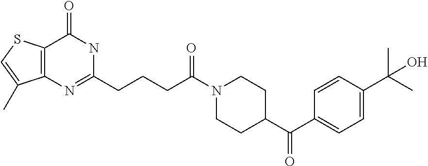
C12=C(N=C(CCCC(N3CCC(C(C4=CC=C(C(C)(C)O)C=C4)=O)CC3)=O)NC1=O)C(C)=CS2
